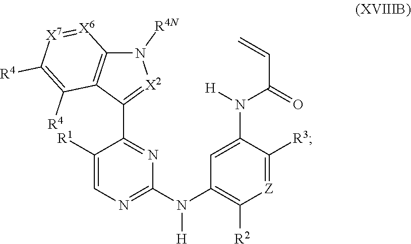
C1([R1])=CN=C(N(C2=C([R2])[Z]=C([R3])C(N([H])C(=O)C=C)=C2)[H])N=C1C1=[X2]N([R4N])C2=C1C([R4])=C([R4])[X7]=[X6]2
